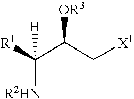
[R1]C(C(C[X1])[OR3])([H])[R2HN]
